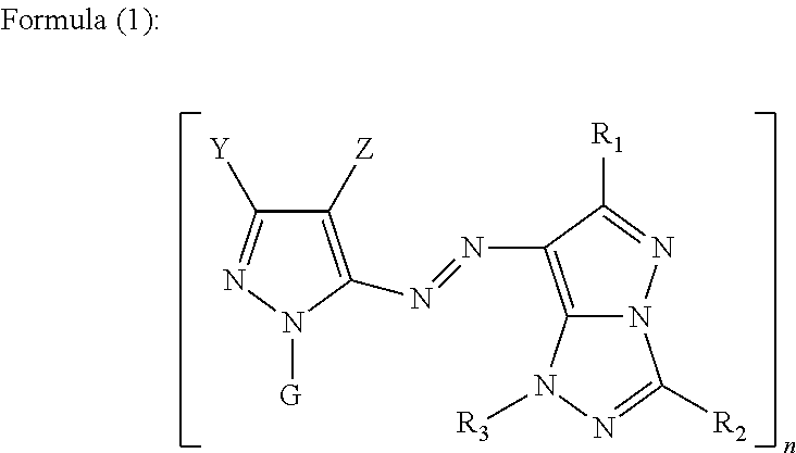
C1([Z])=C(N=NC2=C3N(N=C2[R1])C([R2])=NN3[R3])N([G])N=C1[Y]
